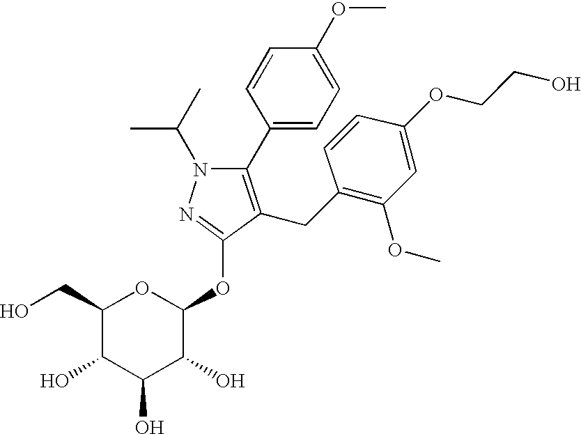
C1(CO)C(O)C(O)C(O)C(OC2=NN(C(C)C)C(C3=CC=C(OC)C=C3)=C2CC2=C(OC)C=C(OCCO)C=C2)O1
